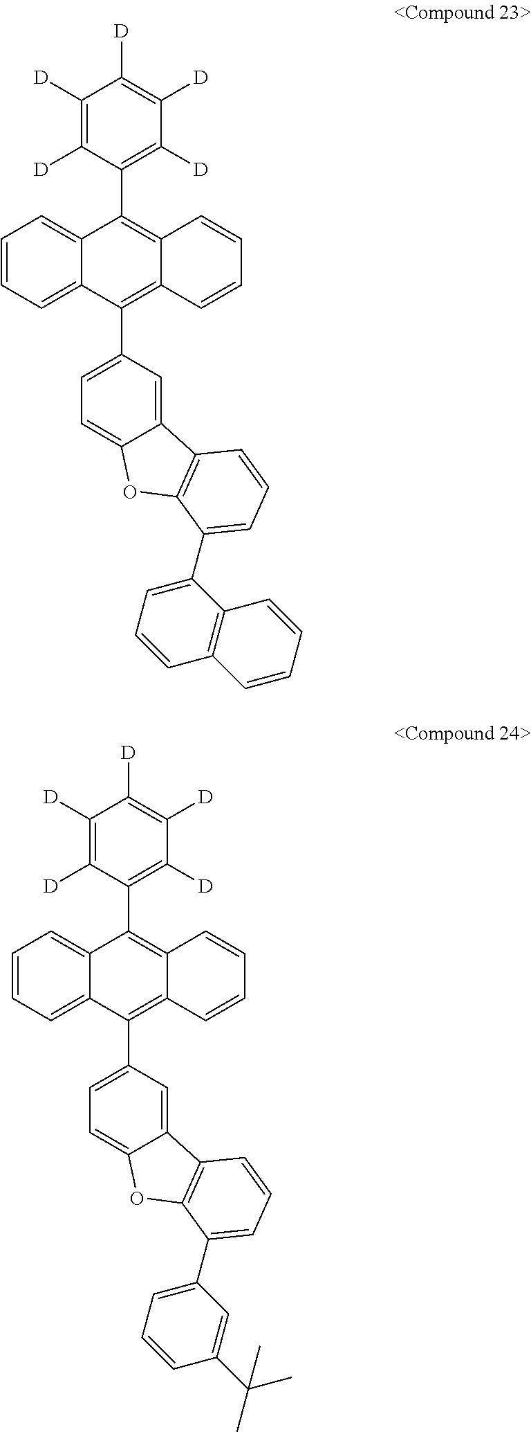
C1=CC=C2C(=C1)C(C1=C([D])C([D])=C([D])C([D])=C1[D])=C1C(=C2C2=CC=C3C(=C2)C2=C(O3)C(C3=CC=CC4=C3C=CC=C4)=CC=C2)C=CC=C1.C1=CC=C2C(=C1)C(C1=C([D])C([D])=C([D])C([D])=C1[D])=C1C(=C2C2=CC=C3C(=C2)C2=C(O3)C(C3=CC=CC(C(C)(C)C)=C3)=CC=C2)C=CC=C1
